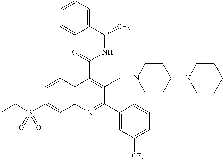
C1(C(=O)NC(C2=CC=CC=C2)C)=C(CN2CCC(N3CCCCC3)CC2)C(C2=CC([CF3])=CC=C2)=NC2=C1C=CC(S(CC)(=O)=O)=C2
